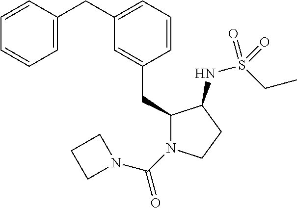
C1(CC2=CC(CC3=CC=CC=C3)=CC=C2)N(C(N2CCC2)=O)CCC1NS(CC)(=O)=O
